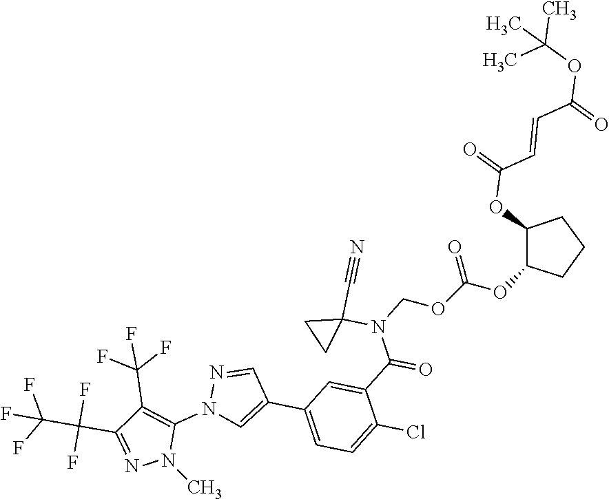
C(N(C(C1=CC(C2=CN(C3=C(C(F)(F)F)C(C(C(F)(F)F)(F)F)=NN3C)N=C2)=CC=C1Cl)=O)C1(C#N)CC1)OC(OC1CCCC1OC(=O)C=CC(=O)OC(C)(C)C)=O
